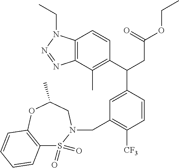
C12=C(C(C)=C(C(CC(OCC)=O)C3=CC(CN4S(=O)(=O)C5=C(OC(C)C4)C=CC=C5)=C([CF3])C=C3)C=C1)N=NN2CC
